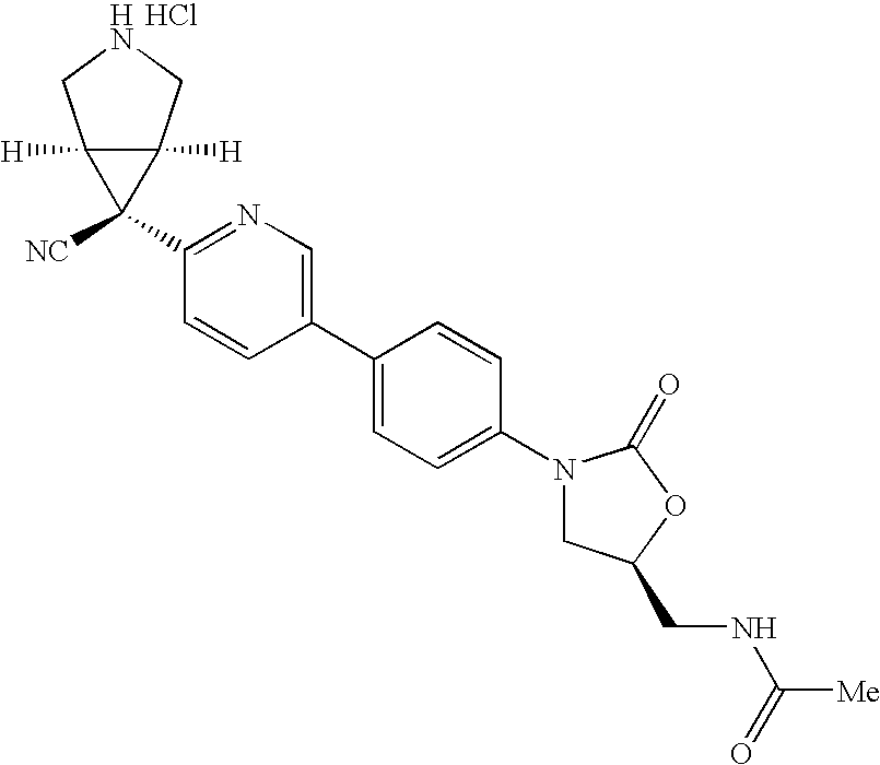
C1(N2CC(CNC([Me])=O)OC2=O)=CC=C(C2=CN=C(C3([NC])C4([H])C3([H])CNC4)C=C2)C=C1.Cl
